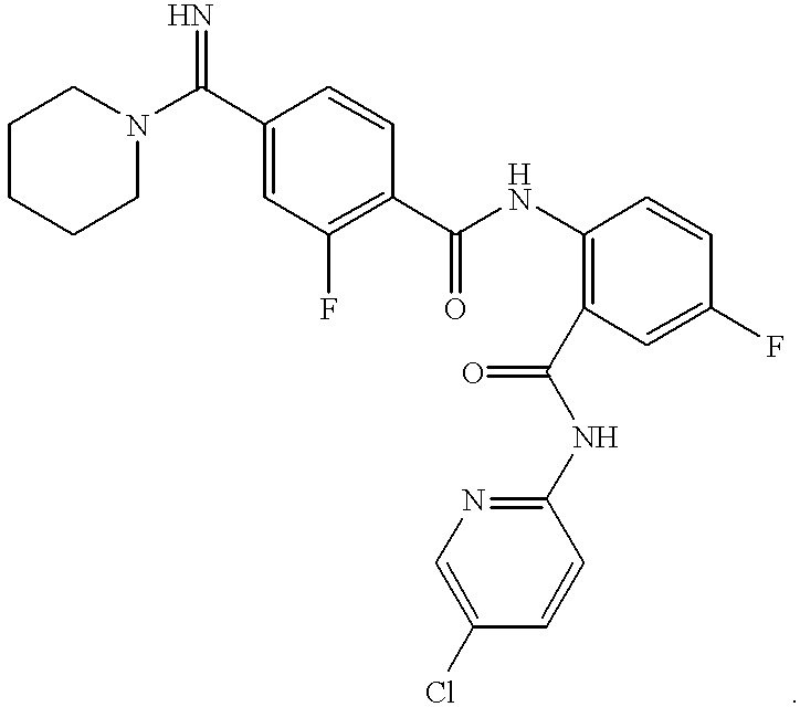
N1(C(C2=CC(F)=C(C(NC3=C(C(NC4=NC=C(Cl)C=C4)=O)C=C(F)C=C3)=O)C=C2)=N)CCCCC1
